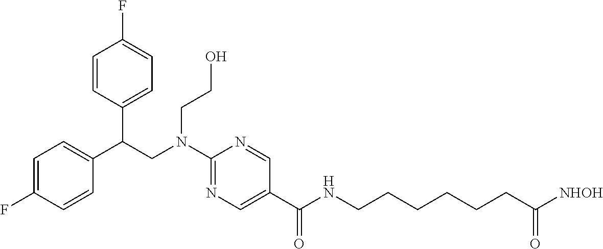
C1(N(CC(C2=CC=C(F)C=C2)C2=CC=C(F)C=C2)CCO)=NC=C(C(=O)NCCCCCCC([NHOH])=O)C=N1
